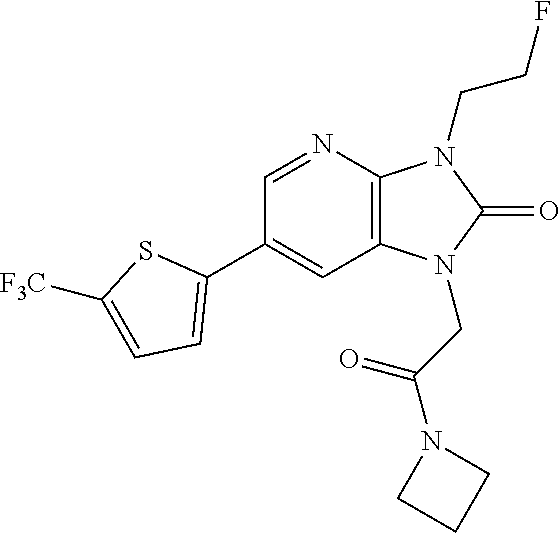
C1(C2=CC=C([F3C])S2)=CC2=C(N=C1)N(CCF)C(=O)N2CC(N1CCC1)=O
